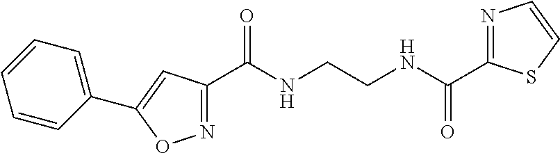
N1=C(C(NCCNC(=O)C2=NC=CS2)=O)C=C(C2=CC=CC=C2)O1
